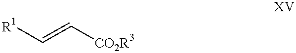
[R1]C=C[CO2R3]
